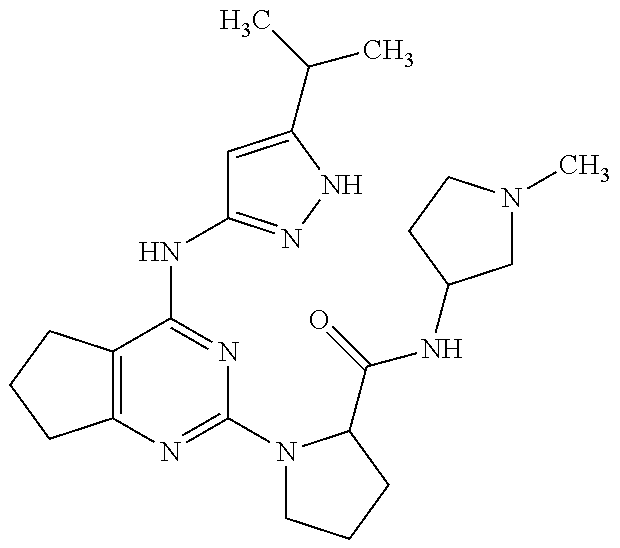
C12=C(C(NC3=NNC(C(C)C)=C3)=NC(N3CCCC3C(=O)NC3CN(C)CC3)=N1)CCC2
